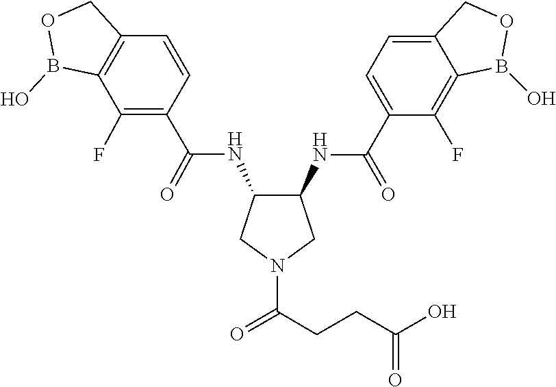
O=C(CCC(=O)N1CC(NC(C2=CC=C3COB(O)C3=C2F)=O)C(NC(C2=C(F)C3=C(COB3O)C=C2)=O)C1)O
